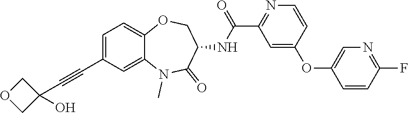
C1=C(C#CC2(O)COC2)C=C2C(=C1)OCC(NC(C1=NC=CC(OC3=CN=C(F)C=C3)=C1)=O)C(=O)N2C
